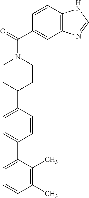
C1(C)=C(C)C(C2=CC=C(C3CCN(C(C4=CC5=C(C=C4)NC=N5)=O)CC3)C=C2)=CC=C1
